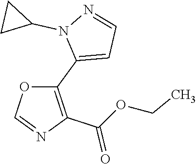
O1C=NC(C(OCC)=O)=C1C1=CC=NN1C1CC1
